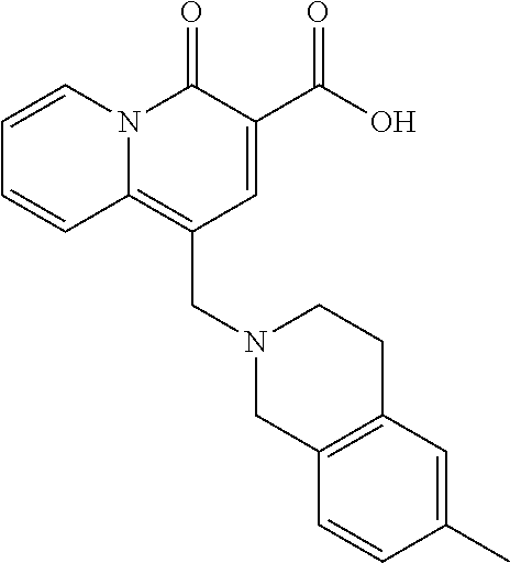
C1=CN2C(=C(CN3CC4=C(CC3)C=C(C)C=C4)C=C(C(O)=O)C2=O)C=C1
